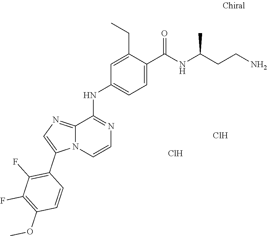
C1=CN2C(C3=C(F)C(F)=C(OC)C=C3)=CN=C2C(NC2=CC=C(C(NC(C)CCN)=O)C(CC)=C2)=N1.Cl.Cl
